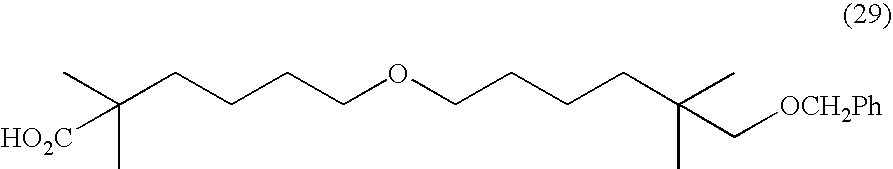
CC(CCCCOCCCCC(C)(C)C[OCH2Ph])(C)[HO2C]
